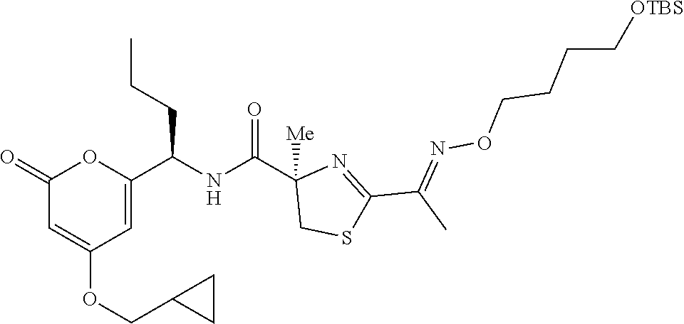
C1(=O)C=C(OCC2CC2)C=C(C(NC(C2([Me])CSC(C(C)=NOCCCC[OTBS])=N2)=O)CCC)O1
